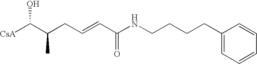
[CsA]C(C(CC=CC(NCCCCC1=CC=CC=C1)=O)C)O
